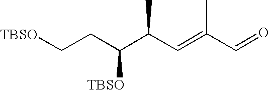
[TBSO]CCC([TBSO])C(C=C(C)C=O)C
